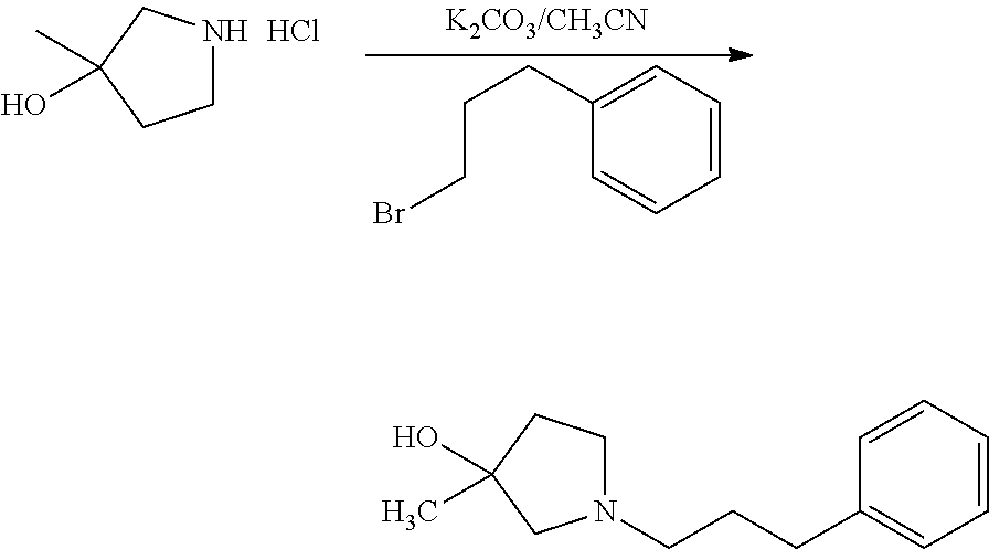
C1=CC=C(CCCBr)C=C1.CC1(O)CCNC1.Cl.C1=CC=CC(CCCN2CCC(O)(C)C2)=C1
